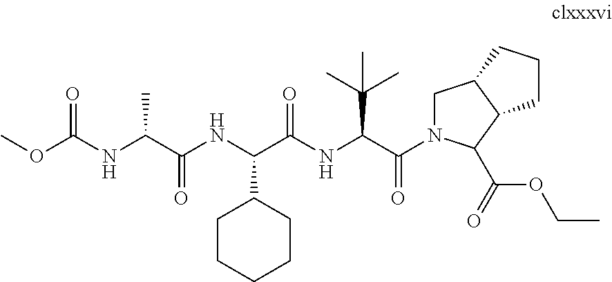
C(C(NC(C(=O)N1CC2C(C1C(=O)OCC)CCC2)C(C)(C)C)=O)(C1CCCCC1)NC(C(NC(OC)=O)C)=O
